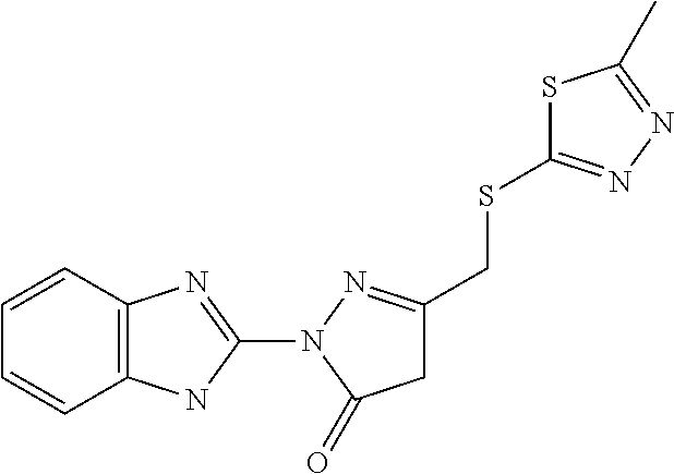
C12=C(C=CC=C1)N=C(N1C(=O)CC(CSC3=NN=C(C)S3)=N1)N2
